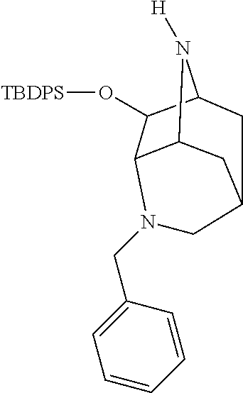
C12C3C(O[TBDPS])C(N1[H])CC(C2)CN3CC1=CC=CC=C1
